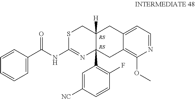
S1C(NC(C2=CC=CC=C2)=O)=NC2(C3=C(F)C=CC([NC])=C3)C([H])(C1)CC1=CC=NC(OC)=C1C2
